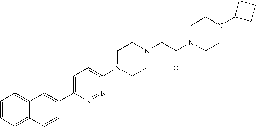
C1=C(C2=CC3=CC=CC=C3C=C2)N=NC(N2CCN(CC(N3CCN(C4CCC4)CC3)=O)CC2)=C1
